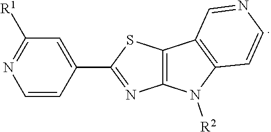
C12=C(C3=C(N1[R2])C=CN=C3)SC(C1=CC([R1])=NC=C1)=N2
